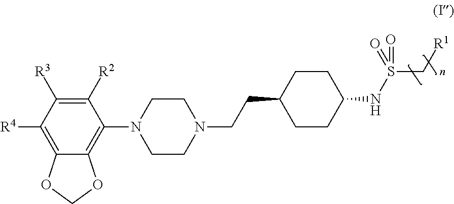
C1([R2])=C([R3])C([R4])=C2C(=C1N1CCN(CCC3CCC(NS(C[R1])(=O)=O)CC3)CC1)OCO2
